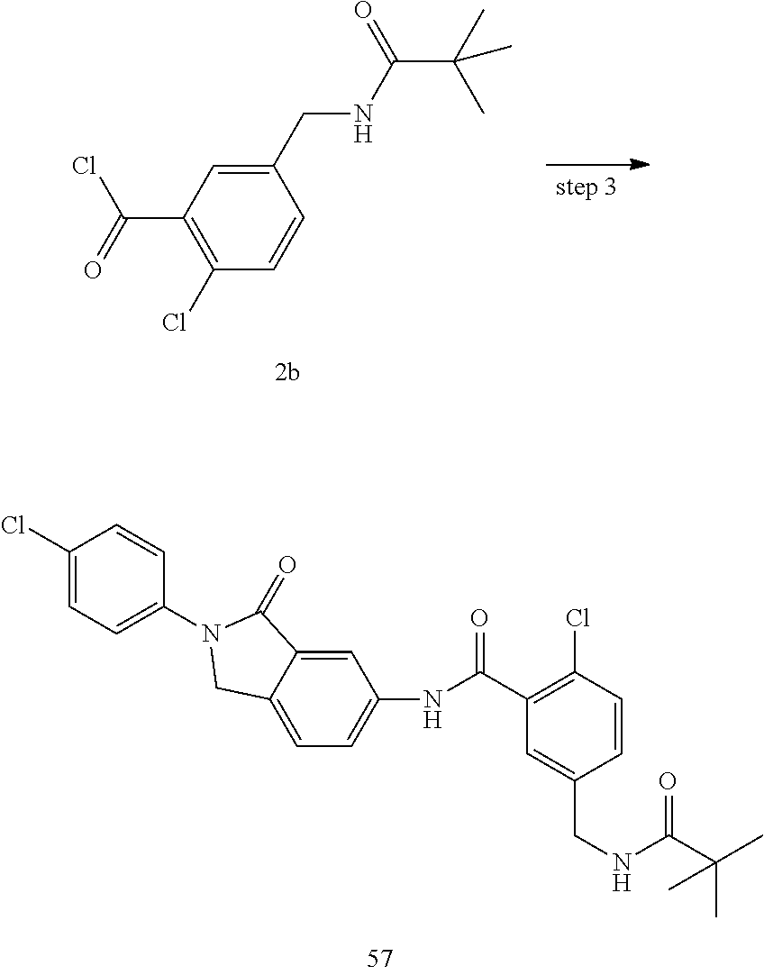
C1(Cl)=CC=C(N2C(=O)C3=CC(NC(=O)C4=C(Cl)C=CC(CNC(=O)C(C)(C)C)=C4)=CC=C3C2)C=C1.C1(C(=O)Cl)=C(Cl)C=CC(CNC(C(C)(C)C)=O)=C1
